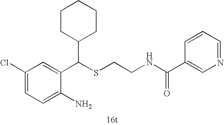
C1=C(N)C(C(SCCNC(C2=CN=CC=C2)=O)C2CCCCC2)=CC(Cl)=C1
